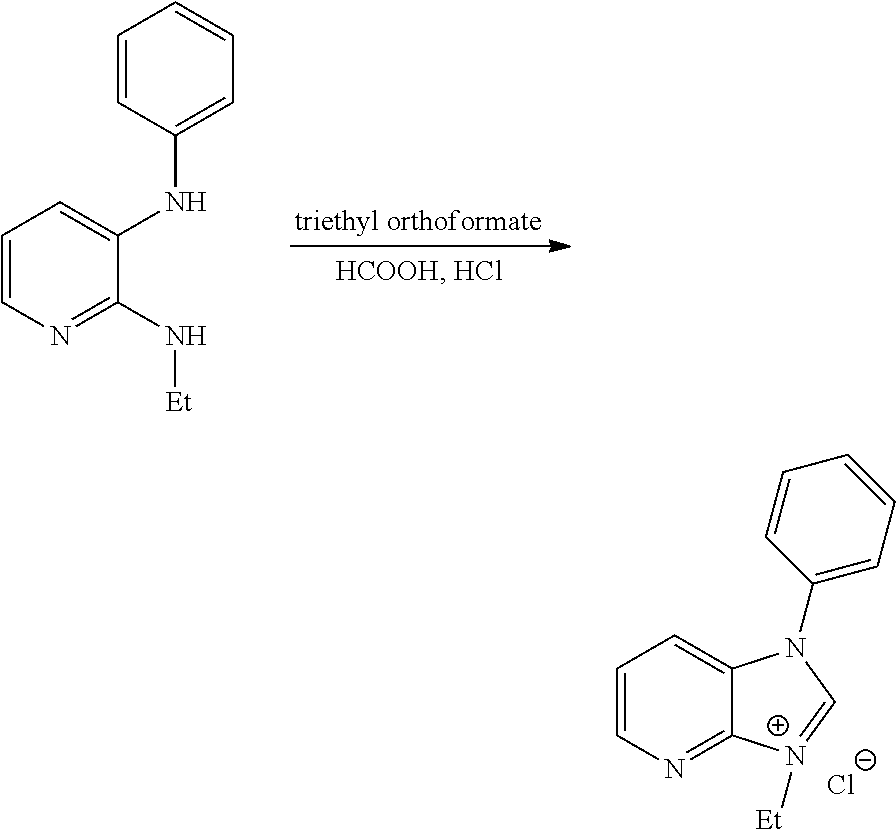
C1=CN=C(N[Et])C(NC2=CC=CC=C2)=C1.C1=CN=C2C(=C1)N(C1=CC=CC=C1)C=[N+]2[Et].[Cl-]
